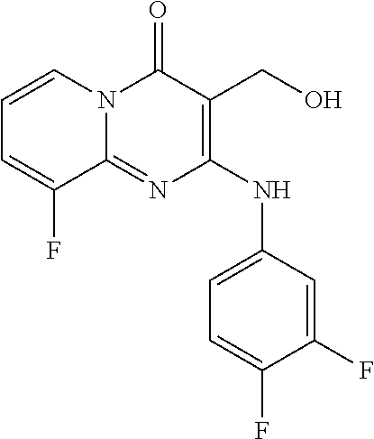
C1=C(F)C(F)=CC(NC2=C(CO)C(=O)N3C(=N2)C(F)=CC=C3)=C1
